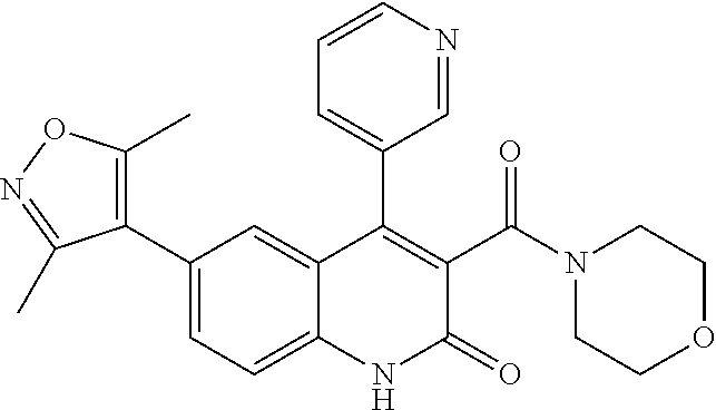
C1(C2=C(C)ON=C2C)=CC=C2C(=C1)C(C1=CC=CN=C1)=C(C(N1CCOCC1)=O)C(=O)N2
